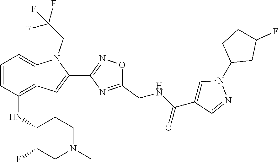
C1=CC(NC2C(F)CN(C)CC2)=C2C(=C1)N(CC(F)(F)F)C(C1=NOC(CNC(C3=CN(C4CC(F)CC4)N=C3)=O)=N1)=C2
